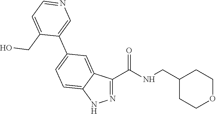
N1=C(C(NCC2CCOCC2)=O)C2=CC(C3=CN=CC=C3CO)=CC=C2N1
